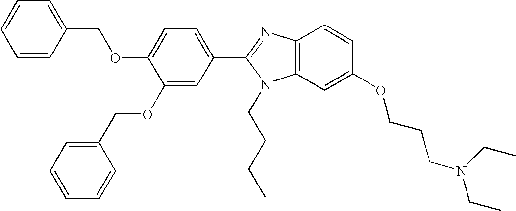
C1(C2=NC3=C(N2CCCC)C=C(OCCCN(CC)CC)C=C3)=CC=C(OCC2=CC=CC=C2)C(OCC2=CC=CC=C2)=C1
